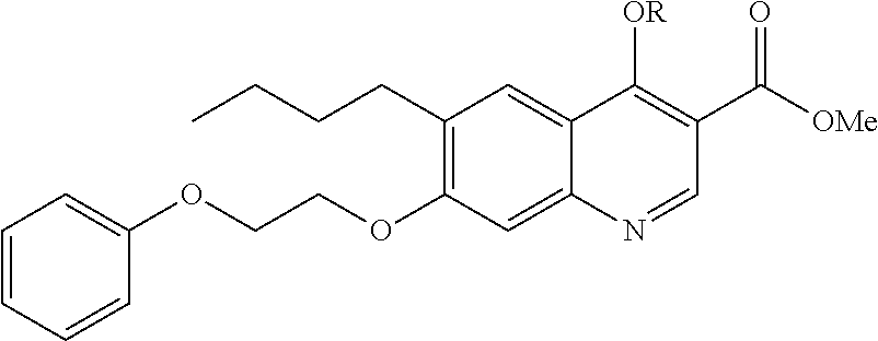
C1=CC=CC(OCCOC2=C(CCCC)C=C3C(=C2)N=CC(C([OMe])=O)=C3[OR])=C1
